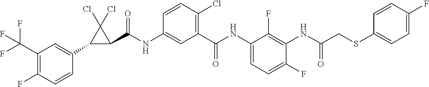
C1(C(F)(F)F)=C(F)C=CC(C2C(C(NC3=CC(C(NC4=CC=C(F)C(NC(CSC5=CC=C(F)C=C5)=O)=C4F)=O)=C(Cl)C=C3)=O)C2(Cl)Cl)=C1
